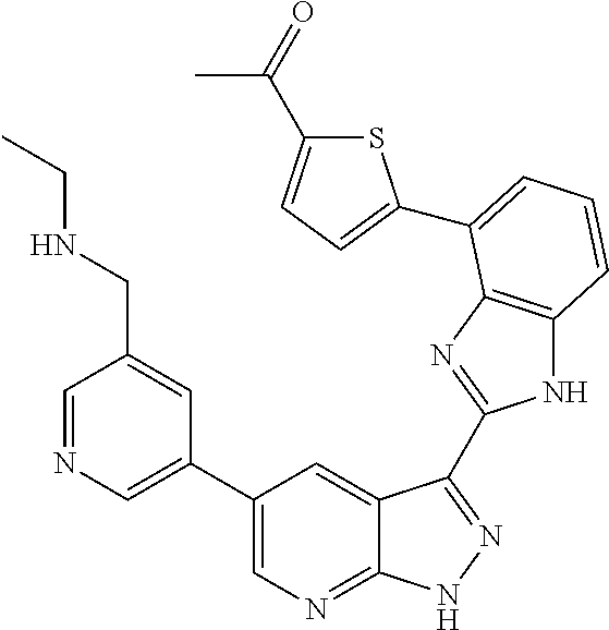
C1(C2=CN=CC(CNCC)=C2)=CN=C2C(=C1)C(C1=NC3=C(N1)C=CC=C3C1=CC=C(C(=O)C)S1)=NN2
